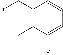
C1(CC)=C(C)C(F)=CC=C1
